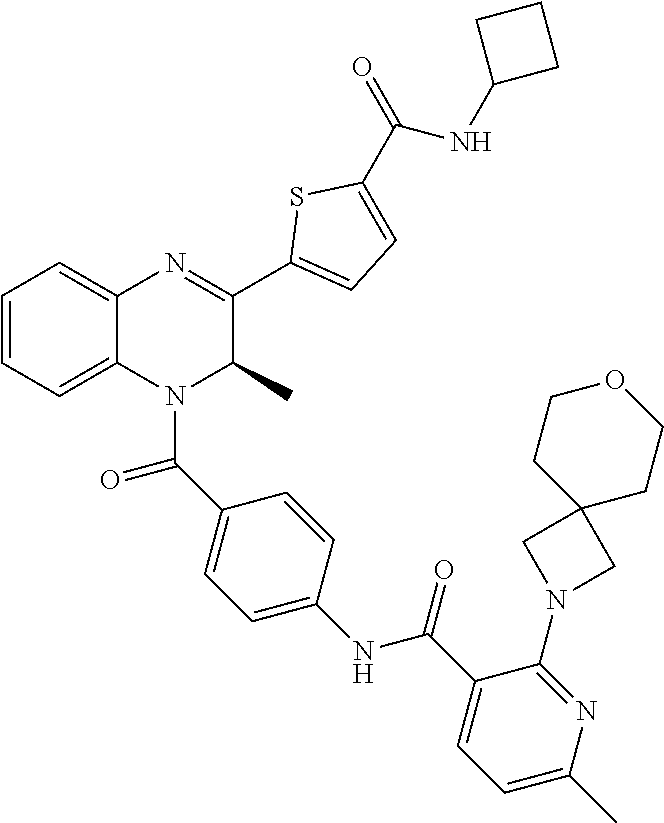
C1=CC=C2C(=C1)N=C(C1=CC=C(C(=O)NC3CCC3)S1)C(C)N2C(C1=CC=C(NC(C2=CC=C(C)N=C2N2CC3(C2)CCOCC3)=O)C=C1)=O
